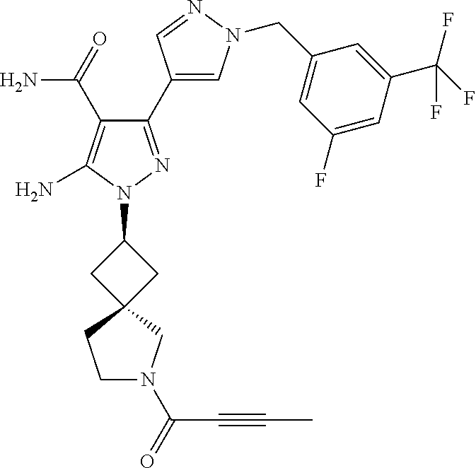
N1=CC(C2=NN(C3CC4(C3)CCN(C(=O)C#CC)C4)C(N)=C2C(=O)N)=CN1CC1=CC(F)=CC(C(F)(F)F)=C1
